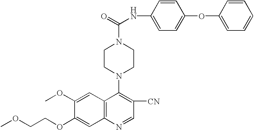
COCCOC1=CC2=C(C=C1OC)C(N1CCN(C(=O)NC3=CC=C(OC4=CC=CC=C4)C=C3)CC1)=C([CN])C=N2
